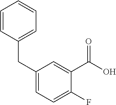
C1=CC(CC2=CC=C(F)C(C(O)=O)=C2)=CC=C1
